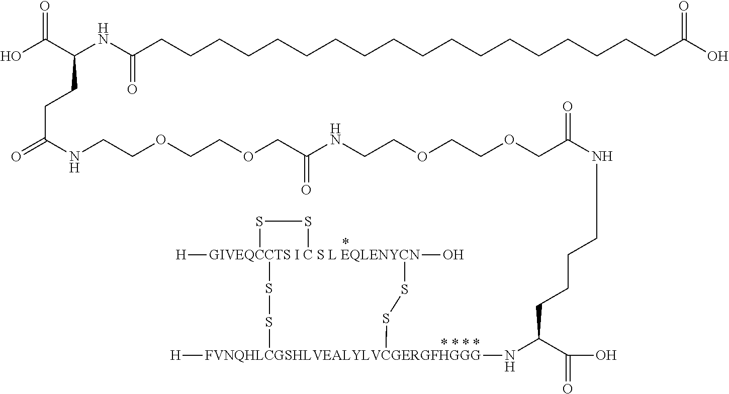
[GIVEQCCTS I C S L EQLENYCN]12([H])(O)(SS[FVNQHLCGSHLVEALYLVCGERGFHGGG]([H])(NC(C(O)=O)CCCCNC(=O)COCCOCCNC(COCCOCCNC(=O)CCC(C(O)=O)NC(CCCCCCCCCCCCCCCCCCC(O)=O)=O)=O)SS1)SS2
